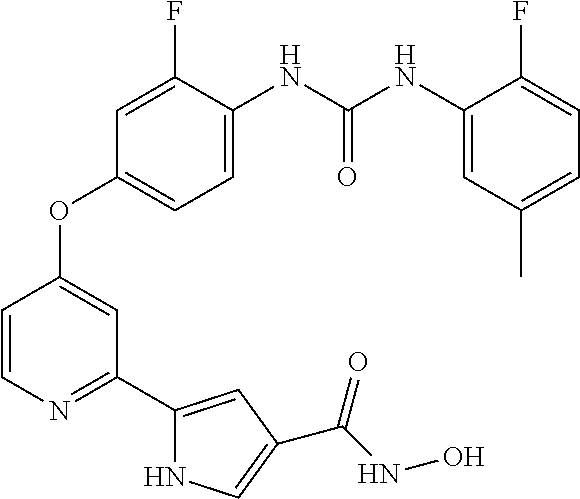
C1=CN=C(C2=CC(C(NO)=O)=CN2)C=C1OC1=CC=C(NC(NC2=CC(C)=CC=C2F)=O)C(F)=C1
